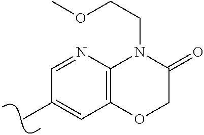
C1=NC2=C(C=C1C)OCC(=O)N2CCOC
